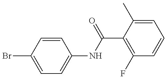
C1=C(Br)C=CC(NC(=O)C2=C(F)C=CC=C2C)=C1
